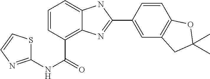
C1=CC(C(=O)NC2=NC=CS2)=C2C(=C1)NC(C1=CC3=C(C=C1)OC(C)(C)C3)=N2
